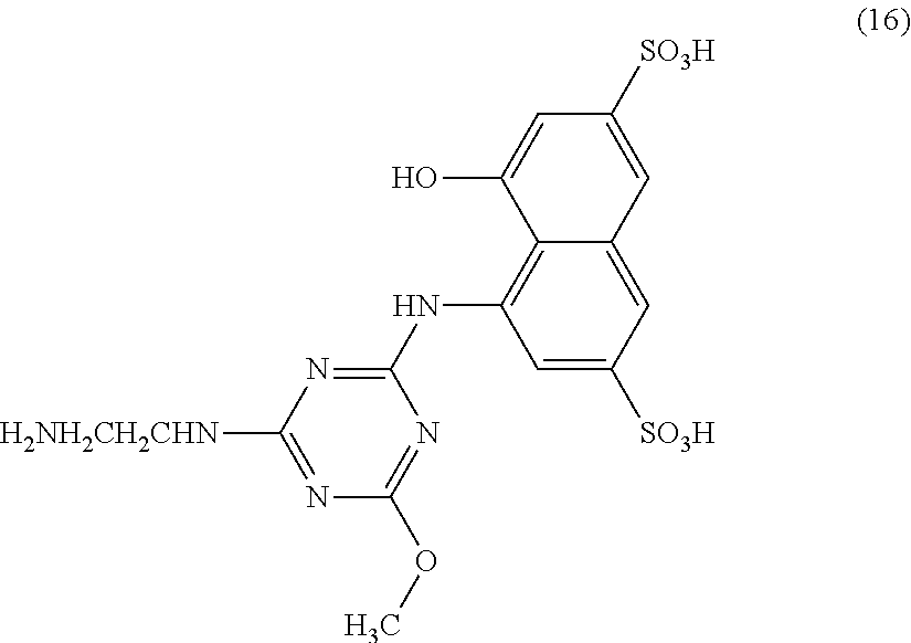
C1=C([SO3H])C=C2C(=C1NC1=NC([H2NH2CH2CHN])=NC(OC)=N1)C(O)=CC([SO3H])=C2
